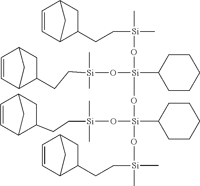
C1=CC2C(CC[Si](C)(C)O[Si](C3CCCCC3)(O[Si](C)(C)CCC3C4C=CC(C3)C4)O[Si](O[Si](C)(C)CCC3C4C=CC(C3)C4)(C3CCCCC3)O[Si](C)(C)CCC3C4C=CC(C3)C4)CC1C2
